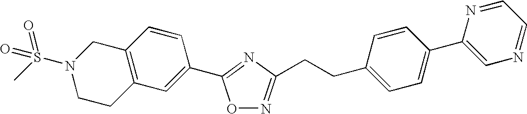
C12=C(CCN(S(C)(=O)=O)C1)C=C(C1=NC(CCC3=CC=C(C4=CN=CC=N4)C=C3)=NO1)C=C2
